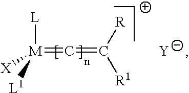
[M](=C=C([R1])[R])([L])([L1])[X].[Y]
